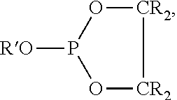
[CR2]1OP([RO])O[CR2]1
